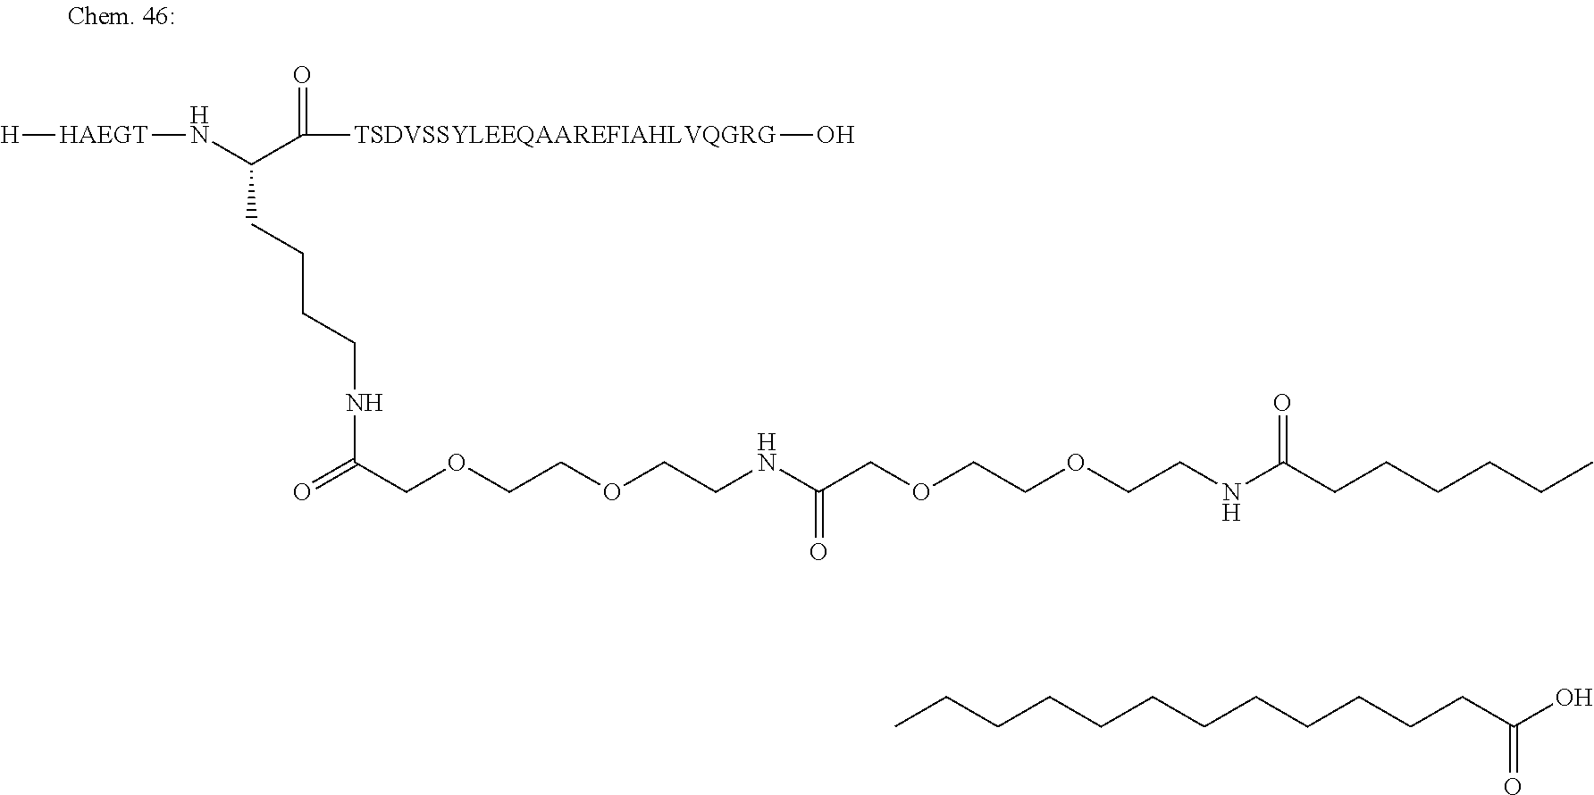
[HAEGT](NC(C([TSDVSSYLEEQAAREFIAHLVQGRG]O)=O)CCCCNC(=O)COCCOCCNC(COCCOCCNC(CCCCCC)=O)=O)[H].CCCCCCCCCCCCC(=O)O
